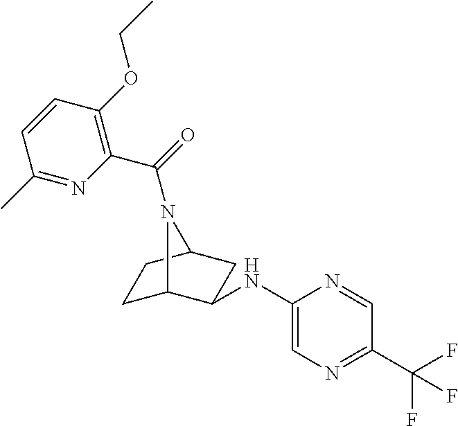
C1C2C(NC3=CN=C(C(F)(F)F)C=N3)CC(C1)N2C(=O)C1=C(OCC)C=CC(C)=N1
